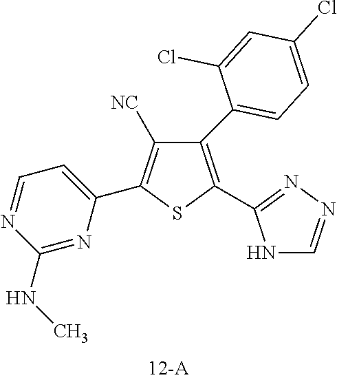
C1(C2=CC=C(Cl)C=C2Cl)=C(C2=NN=CN2)SC(C2=CC=NC(NC)=N2)=C1[NC]
